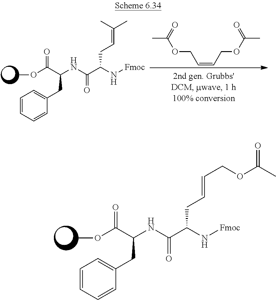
O=C(C(NC(C(N[Fmoc])CC=C(C)C)=O)CC1=CC=CC=C1)OC.C(=CCOC(C)=O)COC(C)=O.O=C(C(NC(C(N[Fmoc])CC=CCOC(C)=O)=O)CC1=CC=CC=C1)OC
